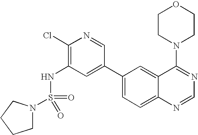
N1(S(NC2=C(Cl)N=CC(C3=CC=C4C(=C3)C(N3CCOCC3)=NC=N4)=C2)(=O)=O)CCCC1
